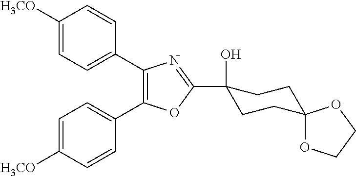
C1=C([H3CO])C=CC(C2=C(C3=CC=C([H3CO])C=C3)OC(C3(O)CCC4(CC3)OCCO4)=N2)=C1
